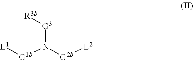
[G1b](N([G2b][L2])[G3][R3b])[L1]
